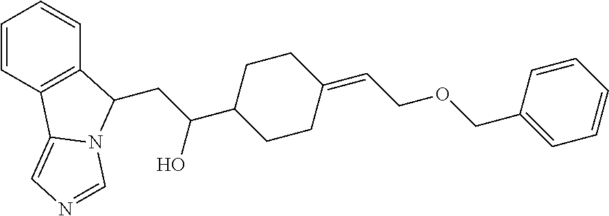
C1=CC2=C(C=C1)C(CC(C1CCC(=CCOCC3=CC=CC=C3)CC1)O)N1C2=CN=C1
